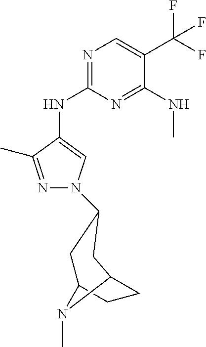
N1=C(NC2=CN(C3CC4N(C)C(CC4)C3)N=C2C)N=C(NC)C(C(F)(F)F)=C1
